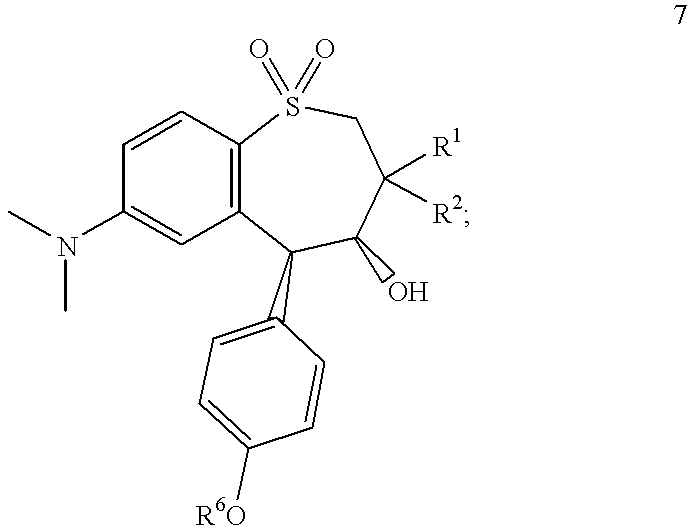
CN(C)C1=CC2=C(C=C1)S(=O)(=O)CC([R1])([R2])C(O)C2C1=CC=C([R6O])C=C1
